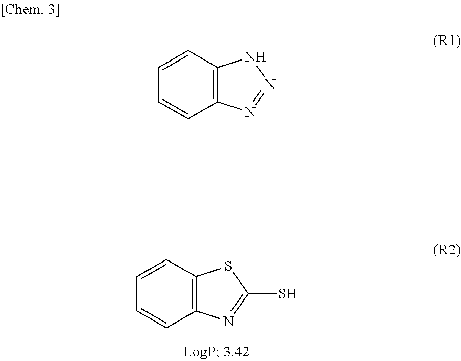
C12=C(C=CC=C1)SC(S)=N2.C12=C(C=CC=C1)NN=N2
